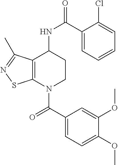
C1(C(=O)N2CCC(NC(=O)C3=CC=CC=C3Cl)C3=C2SN=C3C)=CC=C(OC)C(OC)=C1
